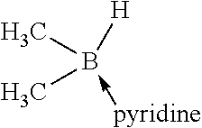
B([H])(-[pyridine])(C)C
